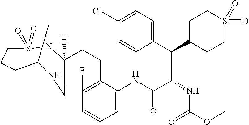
C(C(NC(OC)=O)C(C1=CC=C(Cl)C=C1)C1CCS(=O)(=O)CC1)(=O)NC1=CC=CC(F)=C1CCC1([H])N2S(=O)(=O)CCCC(C2)NC1
